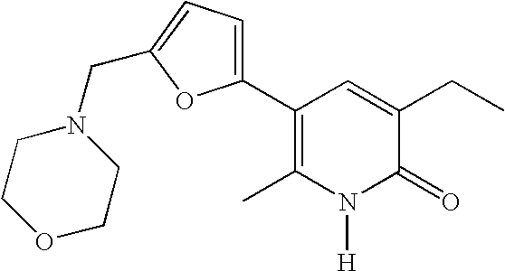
C1(C2=CC=C(CN3CCOCC3)O2)=C(C)N([H])C(=O)C(CC)=C1
